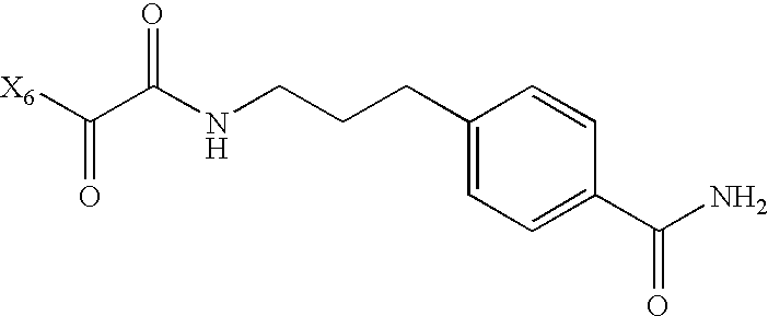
[X6]C(C(NCCCC1=CC=C(C(N)=O)C=C1)=O)=O
